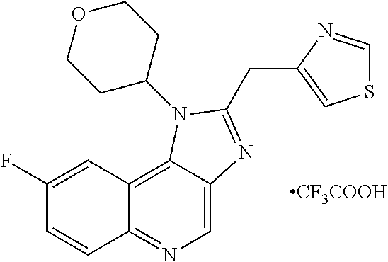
C1(F)=CC2=C3C(=CN=C2C=C1)N=C(CC1=CSC=N1)N3C1CCOCC1.[CF3COOH]
